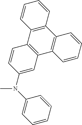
C1=CC=CC(N(C2=CC3=C(C=C2)C2=C(C4=C3C=CC=C4)C=CC=C2)C)=C1
